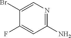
C1(N)=NC=C(Br)C(F)=C1
